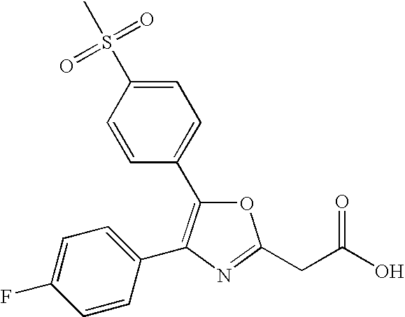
C1=CC(C2=C(C3=CC=C(F)C=C3)N=C(CC(O)=O)O2)=CC=C1S(C)(=O)=O
